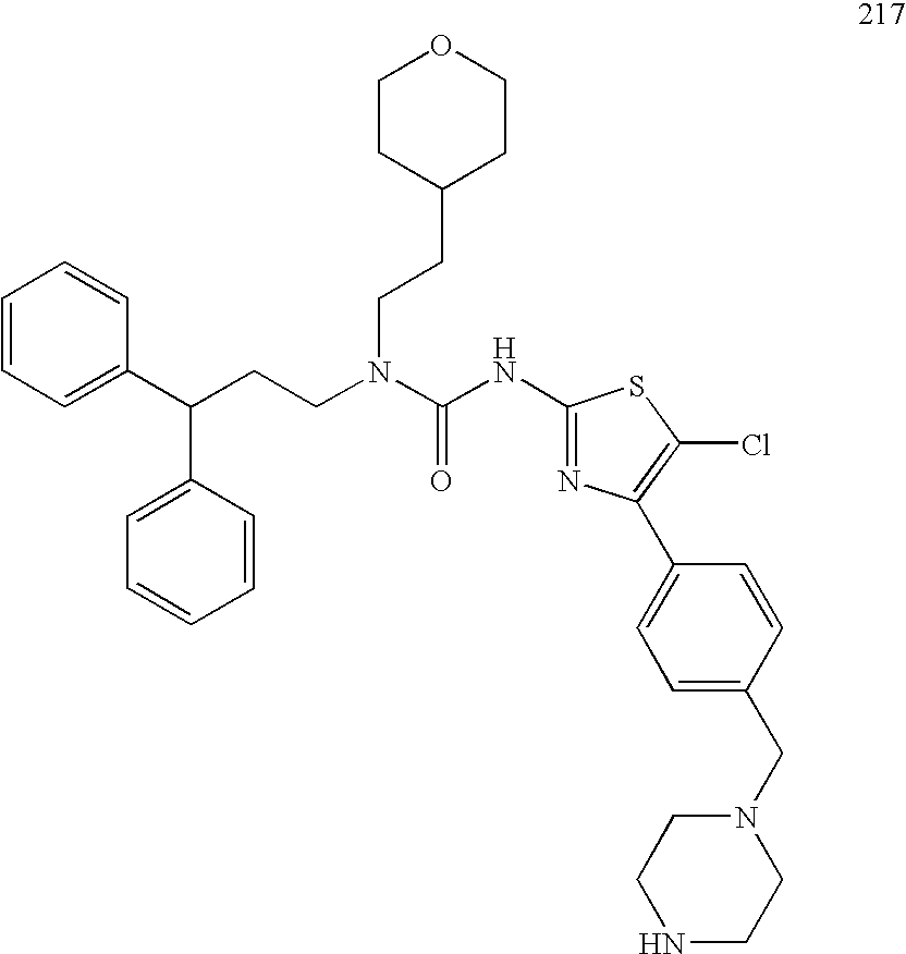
C1=CC=CC(C(CCN(C(NC2=NC(C3=CC=C(CN4CCNCC4)C=C3)=C(Cl)S2)=O)CCC2CCOCC2)C2=CC=CC=C2)=C1
